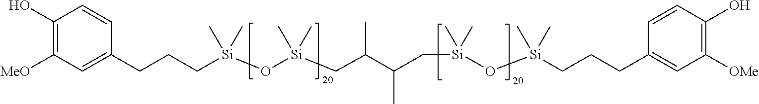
C1(O)=C([MeO])C=C(CCC[Si](O[Si](CC(C(C[Si](O[Si](CCCC2=CC([OMe])=C(O)C=C2)(C)C)(C)C)C)C)(C)C)(C)C)C=C1
